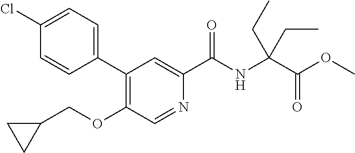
C1=CC(C2=C(OCC3CC3)C=NC(C(NC(C(=O)OC)(CC)CC)=O)=C2)=CC=C1Cl
